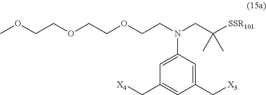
C(C1=CC(C[X3])=CC(N(CCOCCOCCOC)CC([SSR101])(C)C)=C1)[X4]
